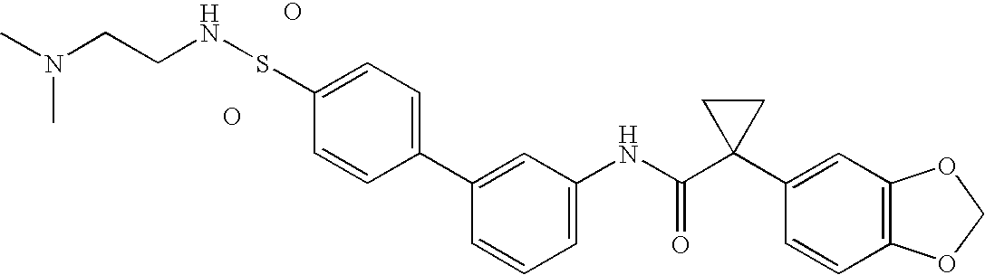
C1(C2=CC=C(SNCCN(C)C)C=C2)=CC(NC(C2(C3=CC4=C(C=C3)OCO4)CC2)=O)=CC=C1.O.O
